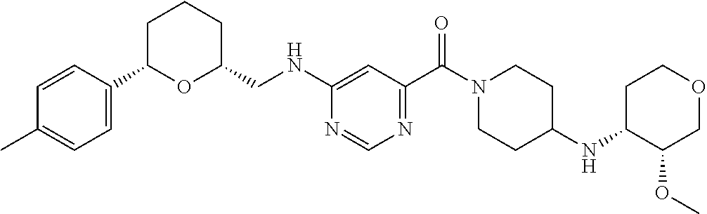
C1=C(C2OC(CNC3=CC(C(N4CCC(NC5C(OC)COCC5)CC4)=O)=NC=N3)CCC2)C=CC(C)=C1
